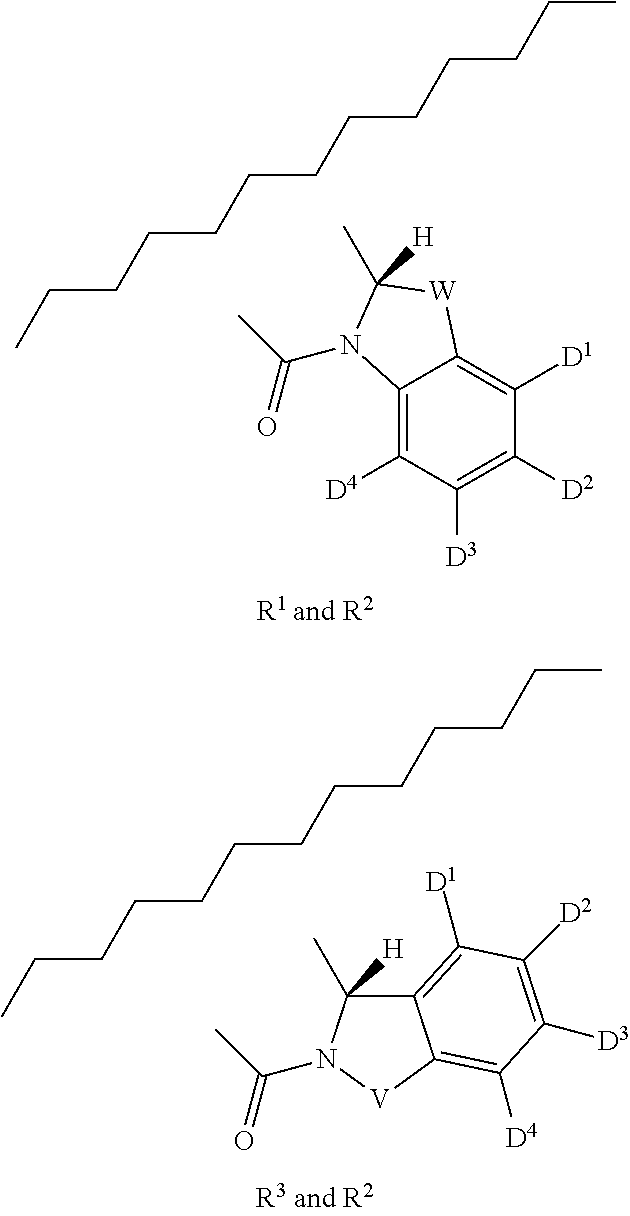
C12=C([D4])C([D3])=C([D2])C([D1])=C1[W]C(C)([H])N2C(C)=O.CCCCCCCCCCCCC.C12=C([D1])C([D2])=C([D3])C([D4])=C1[V]N(C(C)=O)C2(C)[H].CCCCCCCCCCCCC
